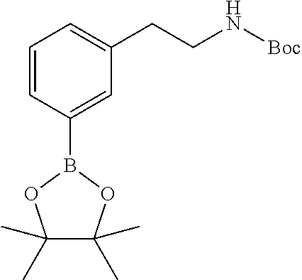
C1=CC(B2OC(C)(C)C(C)(C)O2)=CC(CCN[Boc])=C1
